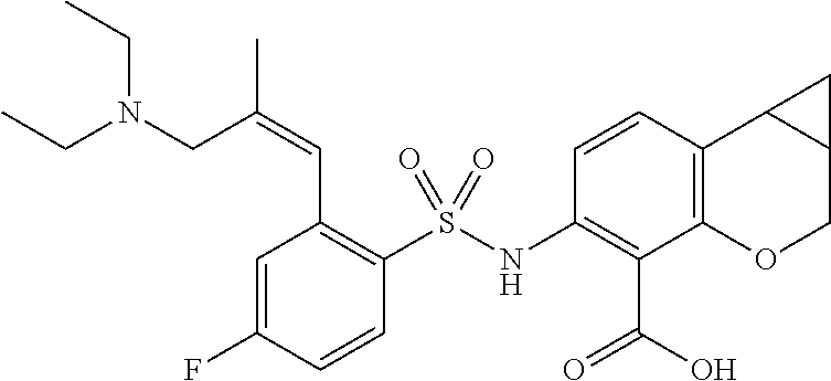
C1=C(F)C=CC(S(NC2=C(C(O)=O)C3=C(C=C2)C2C(CO3)C2)(=O)=O)=C1C=C(CN(CC)CC)C
